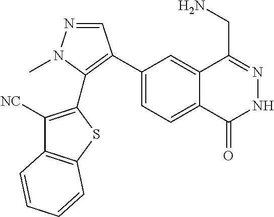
C1(C2=C(C3=C([NC])C4=C(S3)C=CC=C4)N(C)N=C2)=CC=C2C(=C1)C(CN)=NNC2=O
